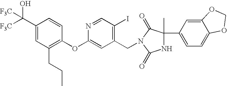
C1(C([F3C])(O)[F3C])=CC(CCC)=C(OC2=CC(CN3C(=O)C(C4=CC=C5C(=C4)OCO5)(C)NC3=O)=C(I)C=N2)C=C1
